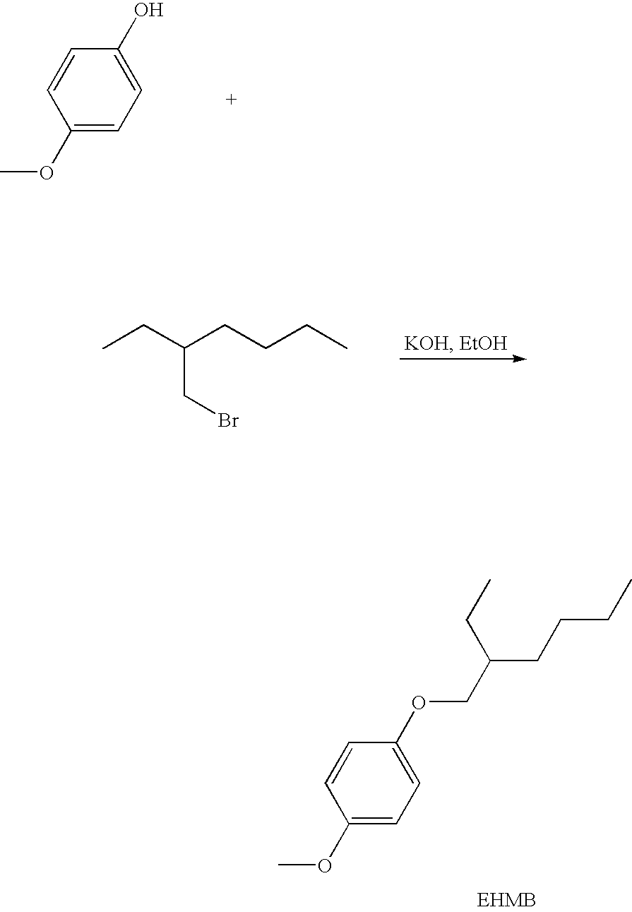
C1(OC)=CC=C(O)C=C1.CCC(CCCC)CBr.C1(OC)=CC=C(OCC(CCCC)CC)C=C1
